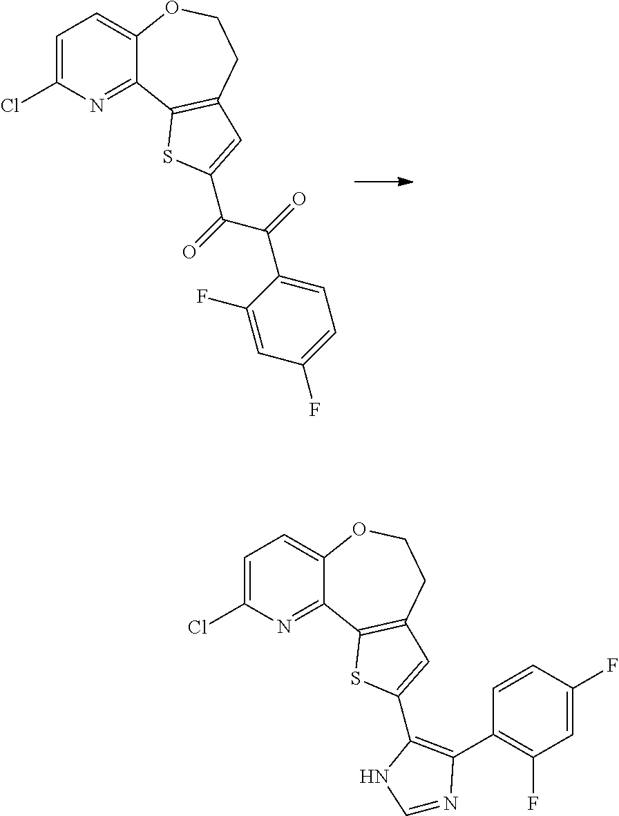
C1(Cl)=CC=C2C(=N1)C1=C(CCO2)C=C(C(=O)C(C2=CC=C(F)C=C2F)=O)S1.C1(Cl)=CC=C2C(=N1)C1=C(CCO2)C=C(C2=C(C3=C(F)C=C(F)C=C3)N=CN2)S1
